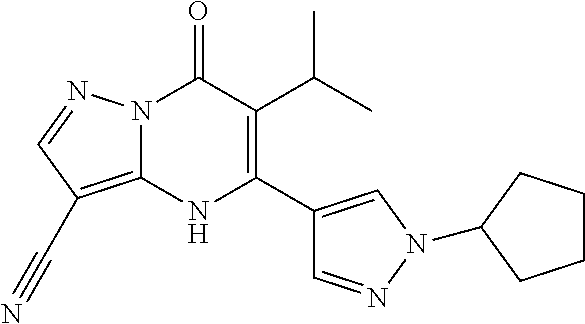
N12C(=C(C#N)C=N1)NC(C1=CN(C3CCCC3)N=C1)=C(C(C)C)C2=O
